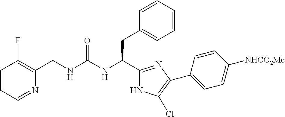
C1(CNC(NC(CC2=CC=CC=C2)C2=NC(C3=CC=C([NHCO2Me])C=C3)=C(Cl)N2)=O)=C(F)C=CC=N1
